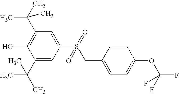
C1=C(S(=O)(CC2=CC=C(OC(F)(F)F)C=C2)=O)C=C(C(C)(C)C)C(O)=C1C(C)(C)C
